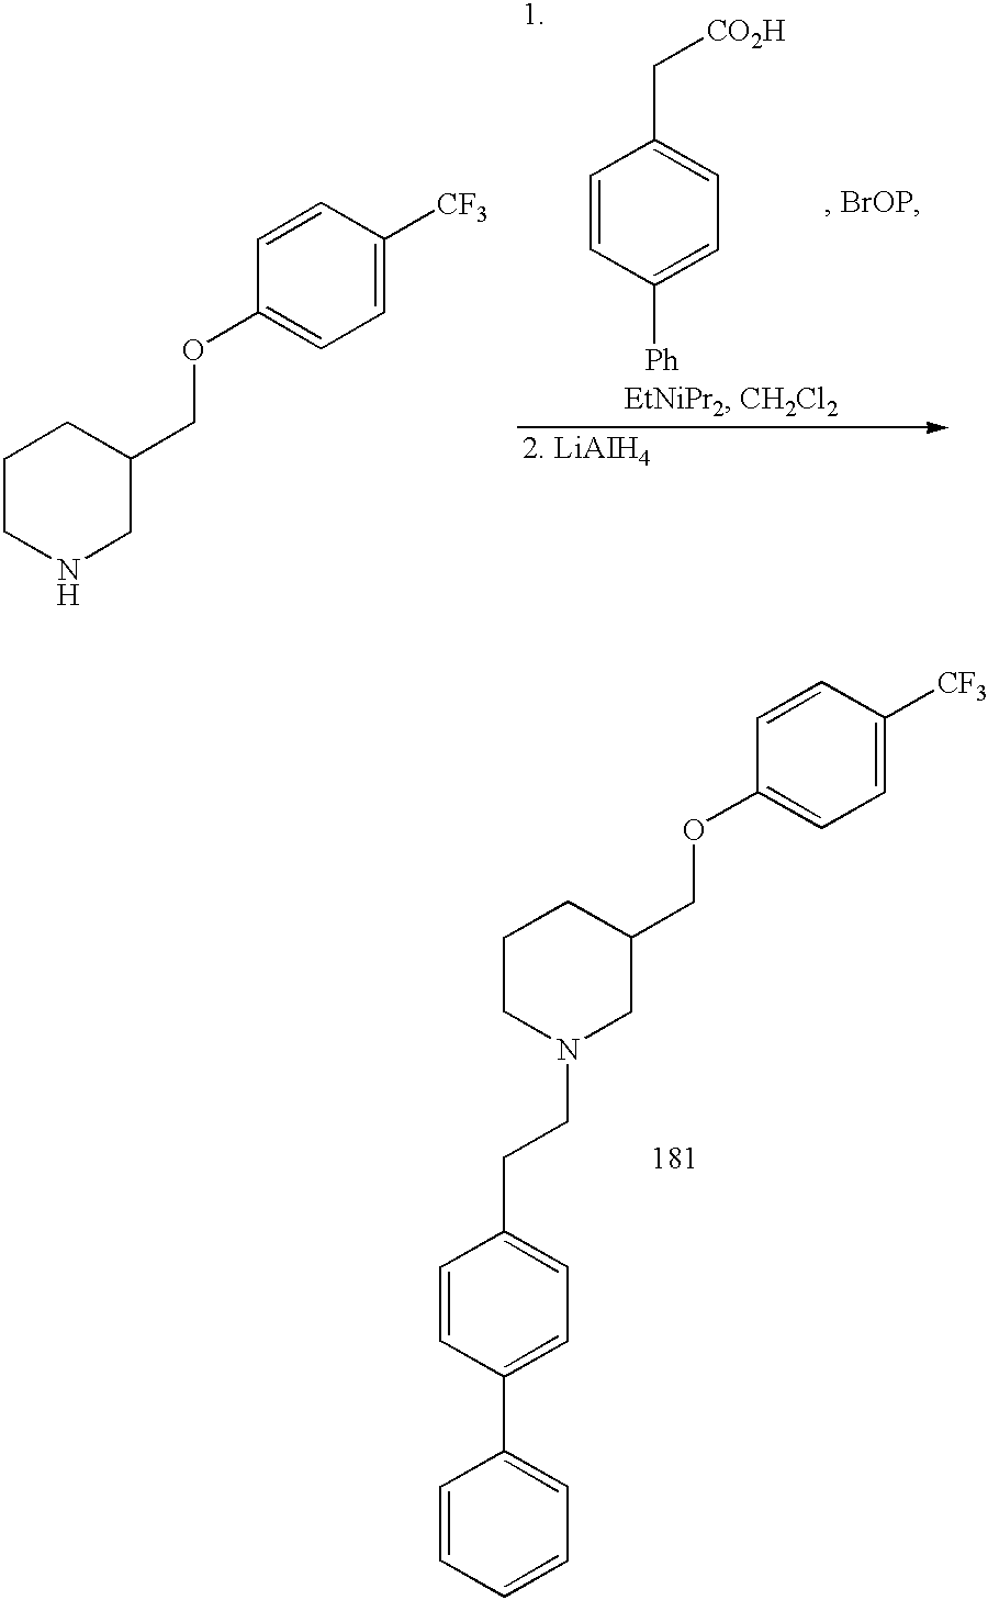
C1CNCC(COC2=CC=C([CF3])C=C2)C1.C1=CC([Ph])=CC=C1C[CO2H].C1CN(CCC2=CC=C(C3=CC=CC=C3)C=C2)CC(COC2=CC=C([CF3])C=C2)C1
